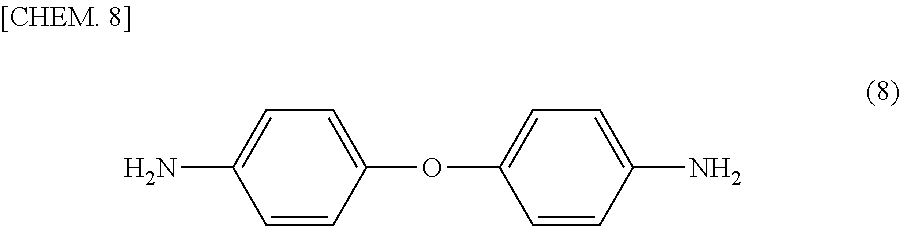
C1(OC2=CC=C(N)C=C2)=CC=C(N)C=C1
